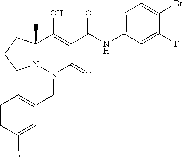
C1=CC(F)=CC(CN2C(=O)C(C(=O)NC3=CC=C(Br)C(F)=C3)=C(O)C3(C)N2CCC3)=C1
